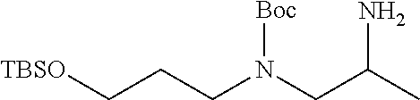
[TBSO]CCCN(CC(C)N)[Boc]
